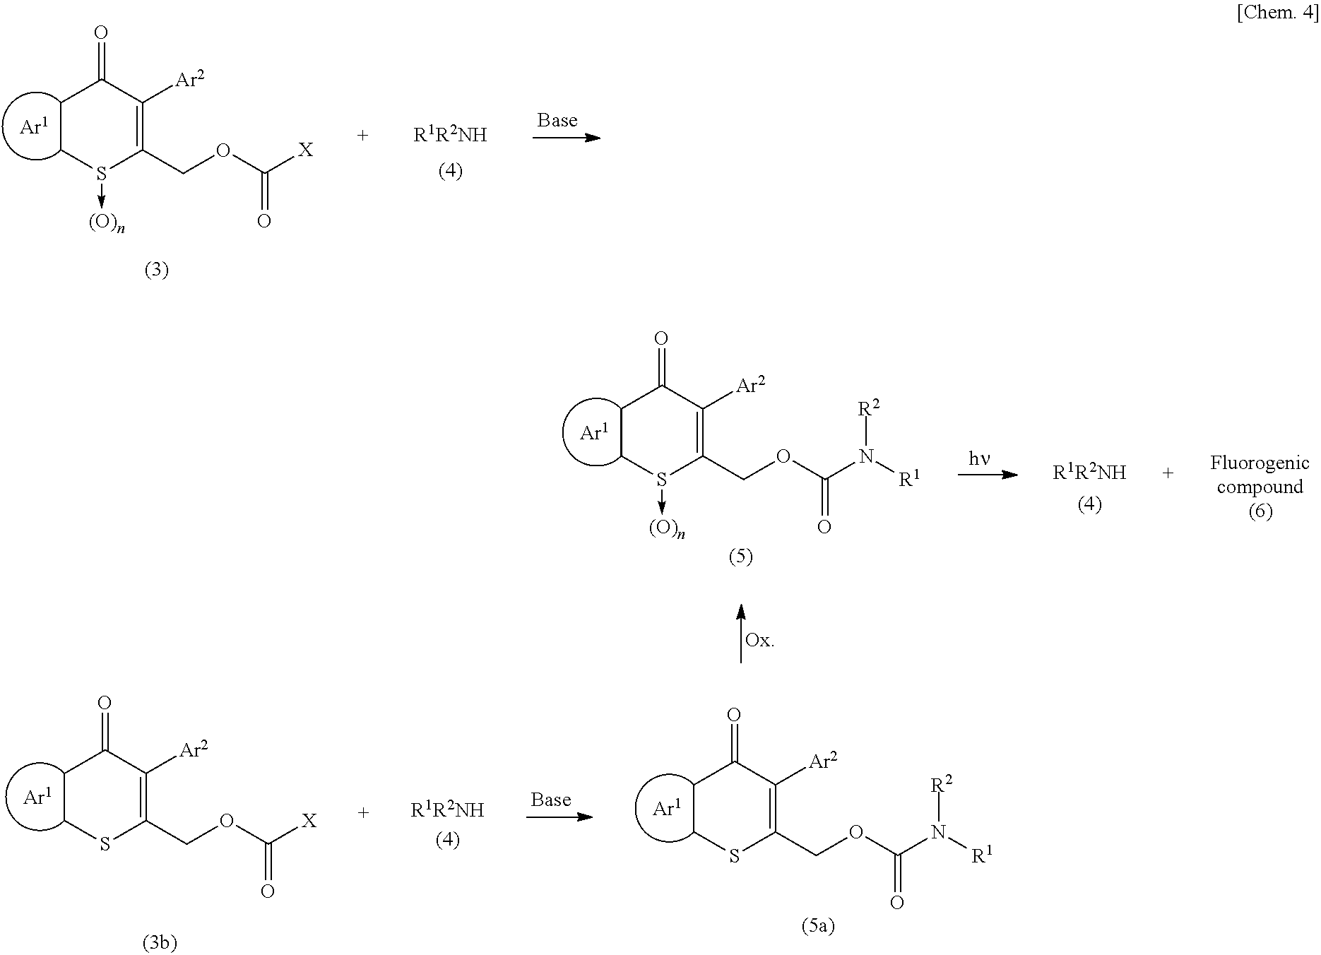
C1CS(->[(O)n])C(COC(=O)N([R1])[R2])=C([Ar2])C1=O.C1CSC(COC(=O)N([R1])[R2])=C([Ar2])C1=O.C1CSC(COC(=O)[X])=C([Ar2])C1=O.C1CS(->[(O)n])C(COC(=O)[X])=C([Ar2])C1=O
